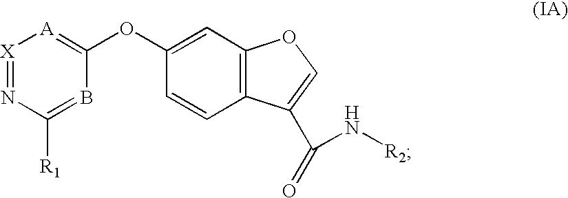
[X]1=NC([R1])=BC(OC2=CC3=C(C=C2)C(C(N[R2])=O)=CO3)=[A]1
